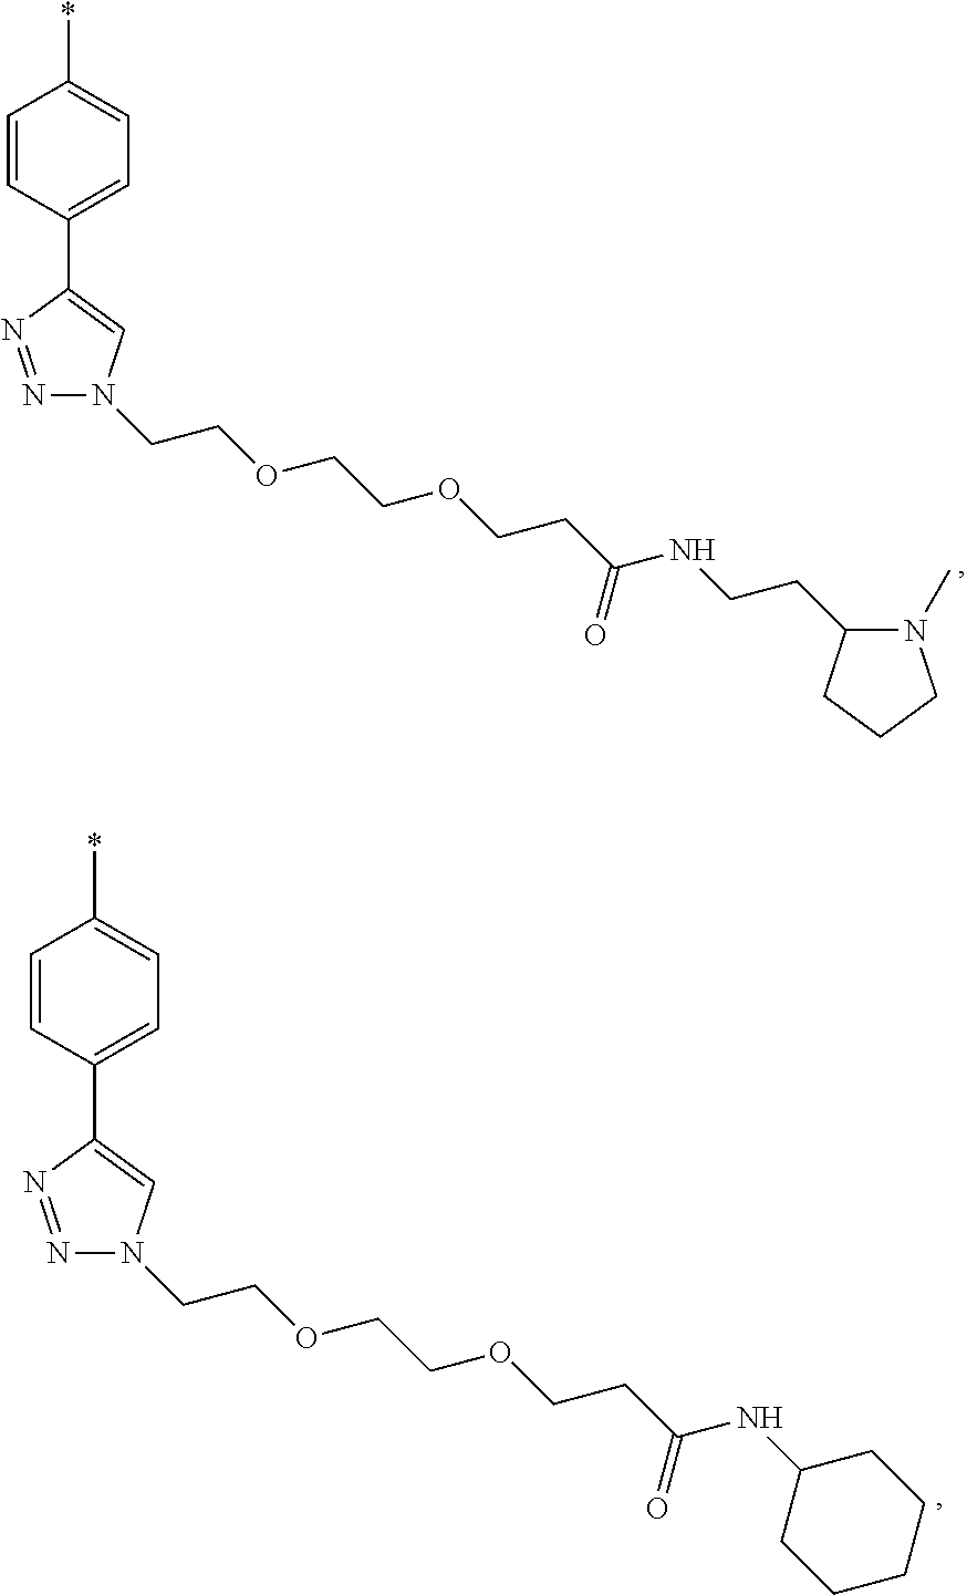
C1=CC(C2=CN(CCOCCOCCC(=O)NCCC3N(C)CCC3)N=N2)=CC=C1*.C1=CC(C2=CN(CCOCCOCCC(=O)NC3CCCCC3)N=N2)=CC=C1*
